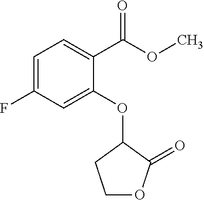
C1=C(F)C=C(OC2C(=O)OCC2)C(C(OC)=O)=C1
